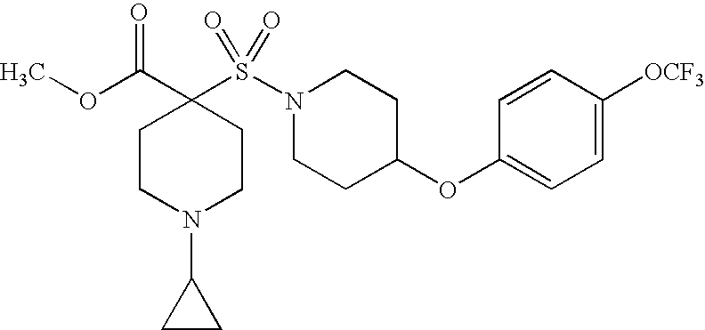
C1(OC2CCN(S(=O)(=O)C3(C(=O)OC)CCN(C4CC4)CC3)CC2)=CC=C([OCF3])C=C1
